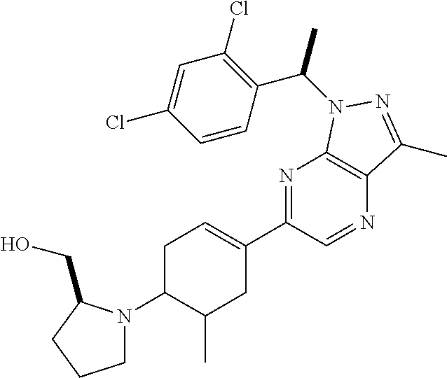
N1(C2C(C)CC(C3=NC4=C(N=C3)C(C)=NN4C(C3=C(Cl)C=C(Cl)C=C3)C)=CC2)C(CO)CCC1
